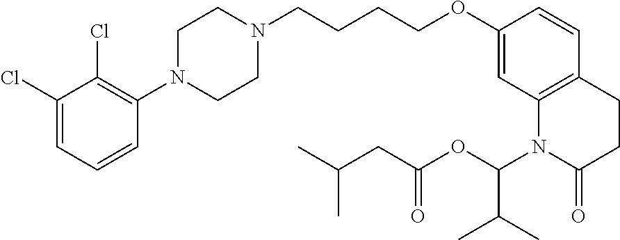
C1(Cl)=CC=CC(N2CCN(CCCCOC3=CC4=C(C=C3)CCC(=O)N4C(OC(CC(C)C)=O)C(C)C)CC2)=C1Cl
